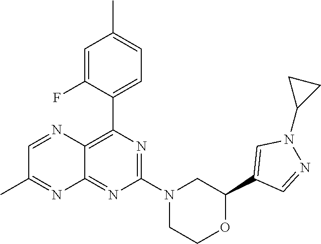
N1=C(N2CC(C3=CN(C4CC4)N=C3)OCC2)N=C2C(=C1C1=CC=C(C)C=C1F)N=CC(C)=N2
